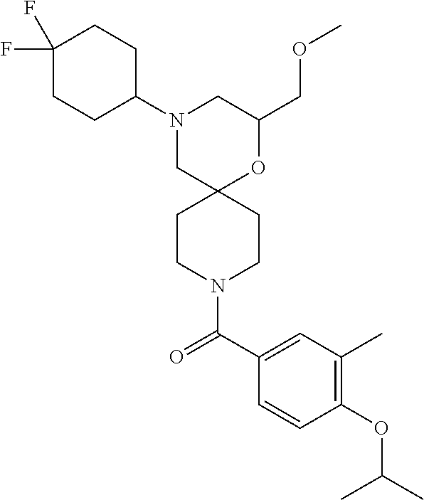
C1(COC)OC2(CN(C3CCC(F)(F)CC3)C1)CCN(C(C1=CC(C)=C(OC(C)C)C=C1)=O)CC2
